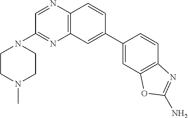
C12=C(C=CC(C3=CC4=C(C=C3)N=C(N)O4)=C1)N=CC(N1CCN(C)CC1)=N2
